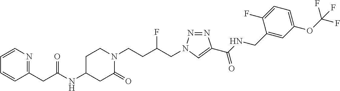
C(NC1CC(=O)N(CCC(CN2N=NC(C(NCC3=CC(OC(F)(F)F)=CC=C3F)=O)=C2)F)CC1)(=O)CC1=NC=CC=C1
